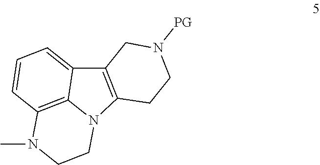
N1([PG])CC2=C(CC1)N1C3=C(C=CC=C32)N(C)CC1
